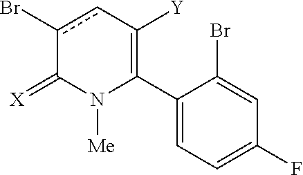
C1(C2=C([Y])cc(Br)C(=[X])N2[Me])=CC=C(F)C=C1Br
